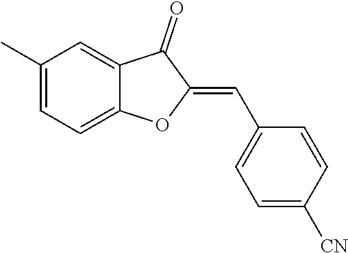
C1(C)=CC=C2C(=C1)C(=O)C(=CC1=CC=C([CN])C=C1)O2
